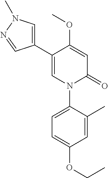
C1=C(OC)C(C2=CN(C)N=C2)=CN(C2=CC=C(OCC)C=C2C)C1=O
